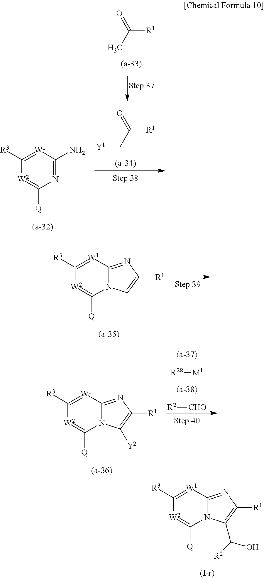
N1=C(N)[W1]=C([R3])[W2]=C1[Q].[Y1]CC([R1])=O.CC([R1])=O.N12C(=NC([R1])=C1)[W1]=C([R3])[W2]=C2[Q].N12C(=NC([R1])=C1[Y2])[W1]=C([R3])[W2]=C2[Q].[R28][M1].[R2][CHO].N12C(=NC([R1])=C1C(O)[R2])[W1]=C([R3])[W2]=C2[Q]
